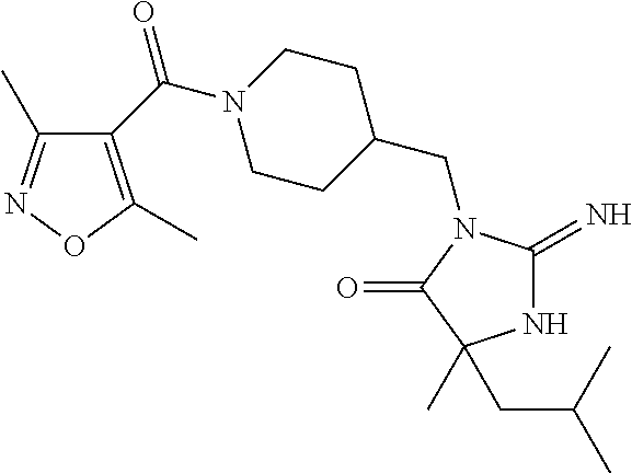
N1C(=N)N(CC2CCN(C(C3=C(C)ON=C3C)=O)CC2)C(=O)C1(C)CC(C)C
